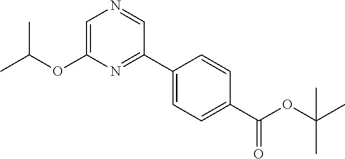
C1=C(OC(C)C)N=C(C2=CC=C(C(OC(C)(C)C)=O)C=C2)C=N1
